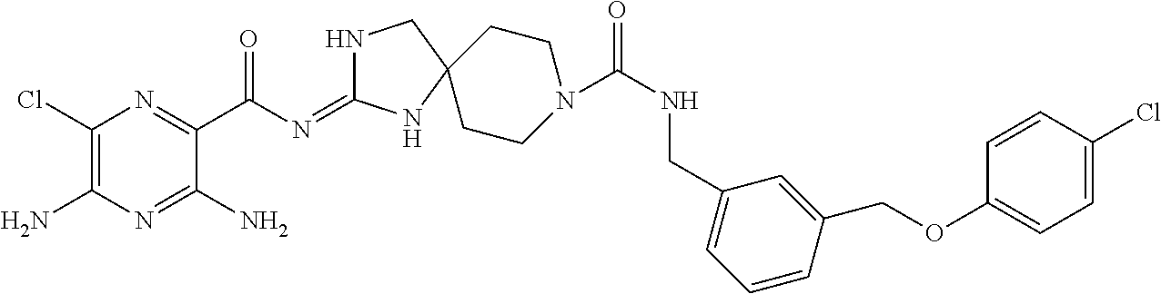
C1(Cl)=C(N)N=C(N)C(C(N=C2NCC3(N2)CCN(C(NCC2=CC=CC(COC4=CC=C(Cl)C=C4)=C2)=O)CC3)=O)=N1
